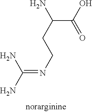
C(C(C(O)=O)N)CN=C(N)N
